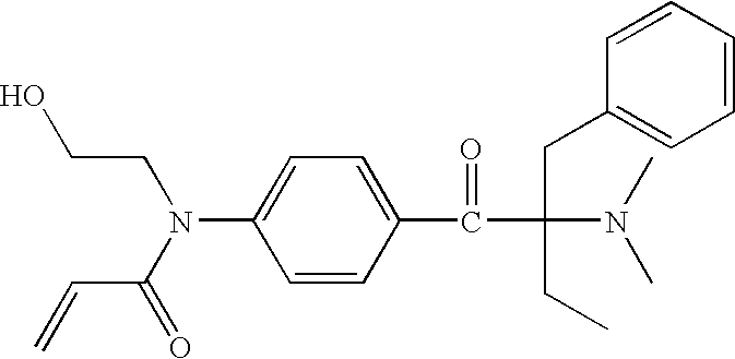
C1=CC(C(C(N(C)C)(CC2=CC=CC=C2)CC)=O)=CC=C1N(C(C=C)=O)CCO
